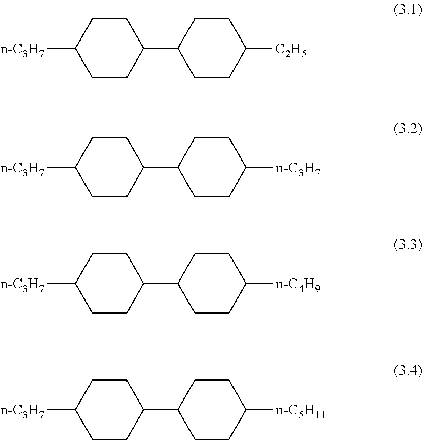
C1(C2CCC([C2H5])CC2)CCC([n-C3H7])CC1.C1(C2CCC([n-C3H7])CC2)CCC([n-C3H7])CC1.C1(C2CCC([n-C4H9])CC2)CCC([n-C3H7])CC1.C1(C2CCC([n-C5H11])CC2)CCC([n-C3H7])CC1
